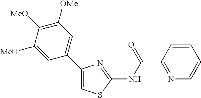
C1=CC(C(NC2=NC(C3=CC([OMe])=C([MeO])C([MeO])=C3)=CS2)=O)=NC=C1
